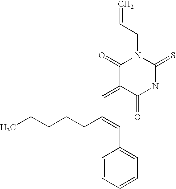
C=CCN1C(=O)C(=CC(CCCCC)=CC2=CC=CC=C2)C(=O)NC1=S
